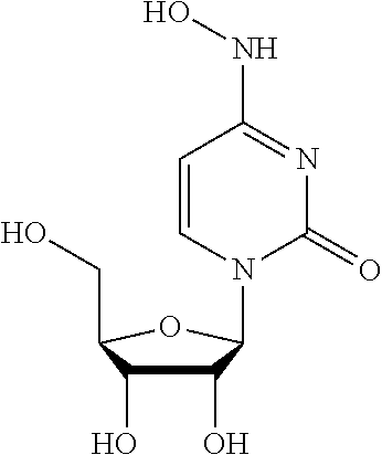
C1=CN(C2C(O)C(O)C(CO)O2)C(=O)N=C1NO
